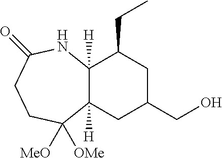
C12([H])C([H])(C(CC)CC(CO)C1)NC(=O)CCC2([MeO])[OMe]
